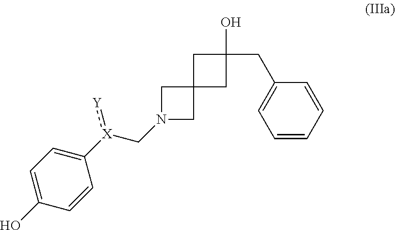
C1(CC2=CC=CC=C2)(O)CC2(C1)CN(C[X](C1=CC=C(O)C=C1):[Y])C2
